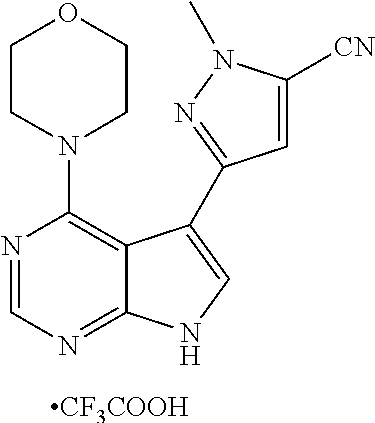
N1(C2=C3C(=NC=N2)NC=C3C2=NN(C)C([CN])=C2)CCOCC1.[CF3COOH]
